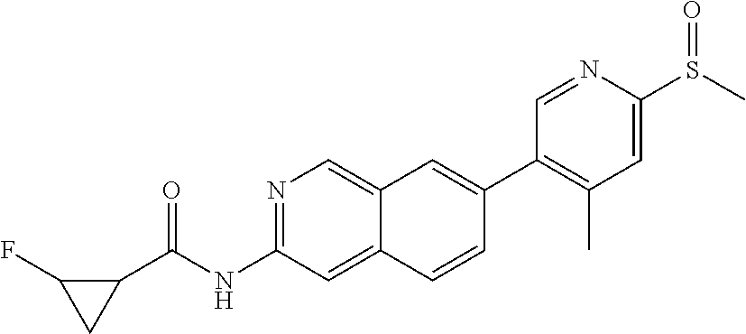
N1=C(NC(C2CC2F)=O)C=C2C(=C1)C=C(C1=C(C)C=C(S(C)=O)N=C1)C=C2
